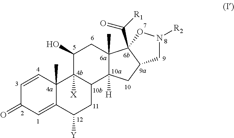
C1=CC2(C)C(=CC1=O)C([Y])CC1C2([X])C(O)CC2(C)C1([H])CC1C2(C([R1])=O)ON([R2])C1
